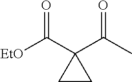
[EtO]C(C1(C(C)=O)CC1)=O
